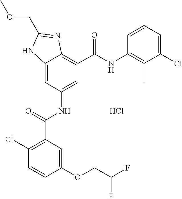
C12=CC(NC(C3=C(Cl)C=CC(OCC(F)F)=C3)=O)=CC(C(NC3=C(C)C(Cl)=CC=C3)=O)=C1N=C(COC)N2.Cl
